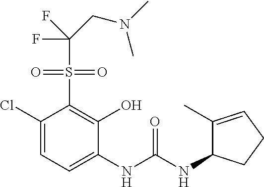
C1(Cl)=CC=C(NC(NC2C(C)=CCC2)=O)C(O)=C1S(=O)(=O)C(F)(F)CN(C)C
